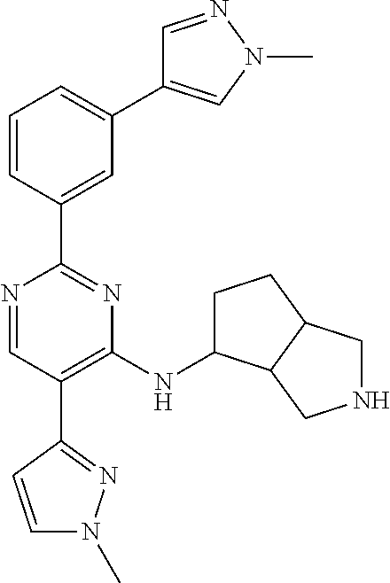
N1=CC(C2=NN(C)C=C2)=C(NC2CCC3C2CNC3)N=C1C1=CC(C2=CN(C)N=C2)=CC=C1
